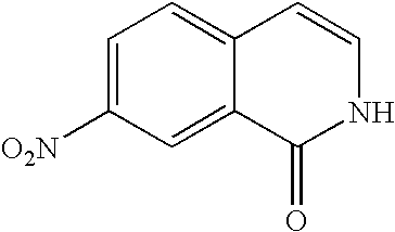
C1=C([O2N])C=C2C(=C1)C=CNC2=O
